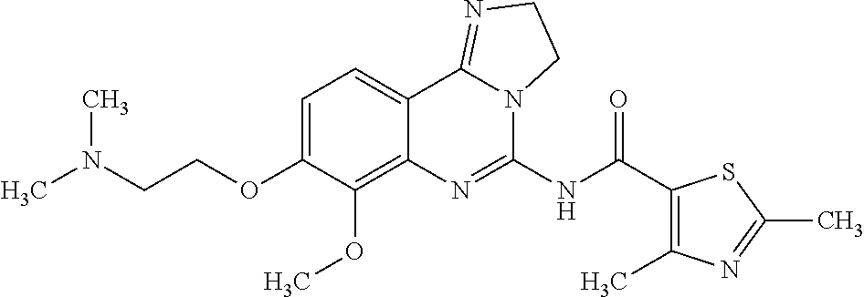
CN(CCOC1=CC=C2C(=C1OC)N=C(NC(C1=C(C)N=C(C)S1)=O)N1C2=NCC1)C
